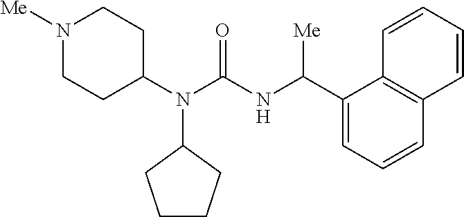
N1([Me])CCC(N(C(NC(C2=CC=CC3=C2C=CC=C3)[Me])=O)C2CCCC2)CC1
